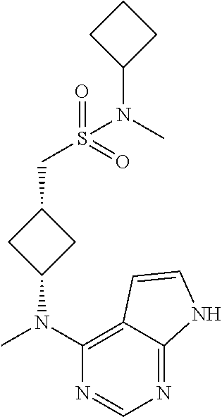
N1=C2C(=C(N(C)C3CC(CS(N(C4CCC4)C)(=O)=O)C3)N=C1)C=CN2
